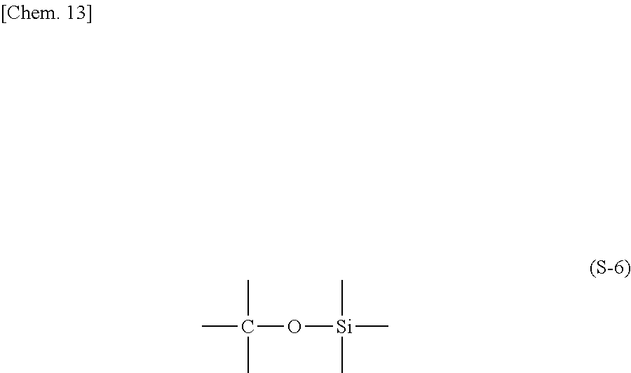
CC(C)(C)O[Si](C)(C)C
